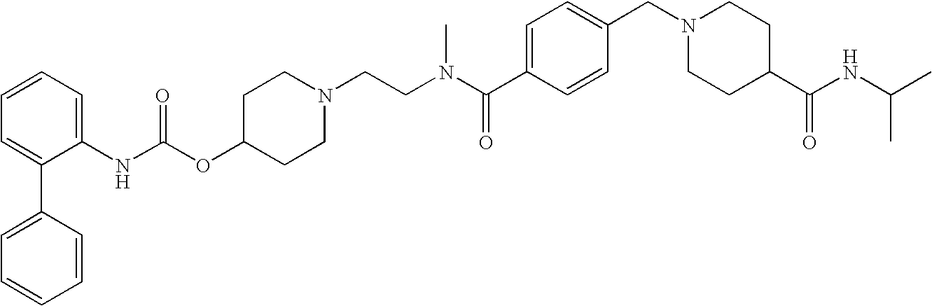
C1=CC=C(NC(OC2CCN(CCN(C(C3=CC=C(CN4CCC(C(NC(C)C)=O)CC4)C=C3)=O)C)CC2)=O)C(C2=CC=CC=C2)=C1
